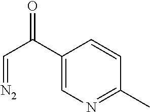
C1(C(C=[N2])=O)=CN=C(C)C=C1
